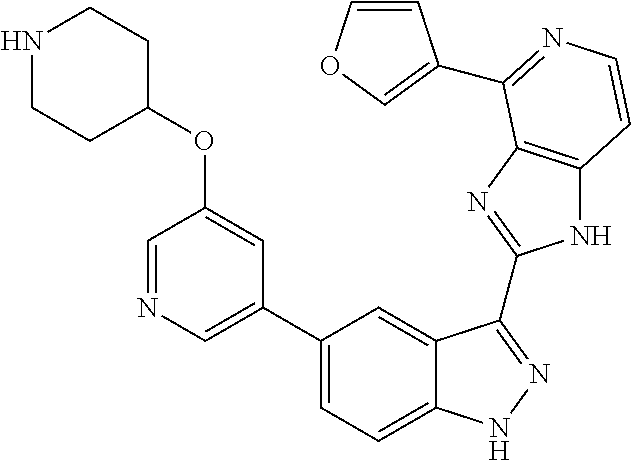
C1(C2=CN=CC(OC3CCNCC3)=C2)=CC=C2C(=C1)C(C1=NC3=C(N1)C=CN=C3C1=COC=C1)=NN2
